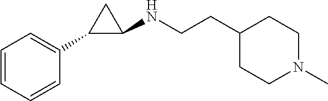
C1=CC=CC(C2C(NCCC3CCN(C)CC3)C2)=C1
